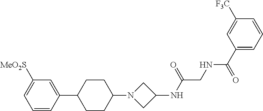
C1([MeO2S])=CC=CC(C2CCC(N3CC(NC(CNC(C4=CC=CC([F3C])=C4)=O)=O)C3)CC2)=C1
